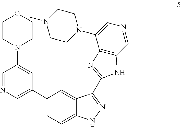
C1(C2=CN=CC(N3CCOCC3)=C2)=CC=C2C(=C1)C(C1=NC3=C(C=NC=C3N3CCN(C)CC3)N1)=NN2
